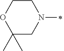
C1(C)(C)CN(C)CCO1
